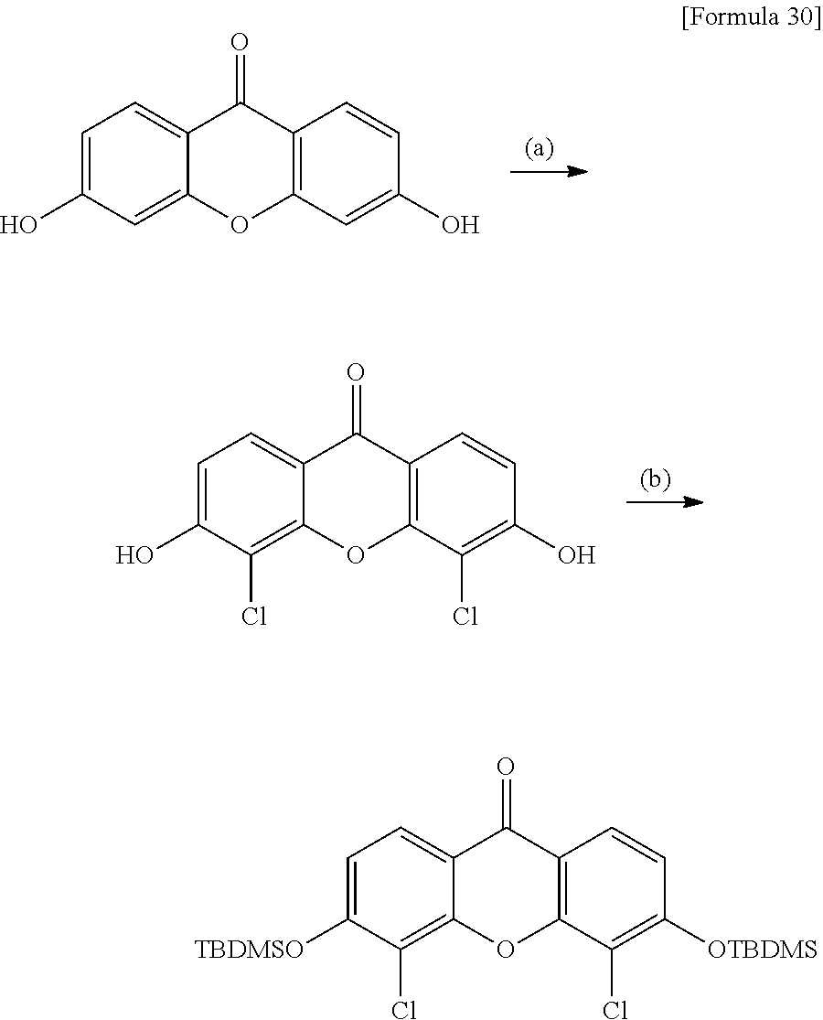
C12=C(C(Cl)=C(O)C=C1)OC1=C(Cl)C(O)=CC=C1C2=O.C12=C(C(Cl)=C([OTBDMS])C=C1)OC1=C(Cl)C([TBDMSO])=CC=C1C2=O.C12=C(C=C(O)C=C1)OC1=CC(O)=CC=C1C2=O
